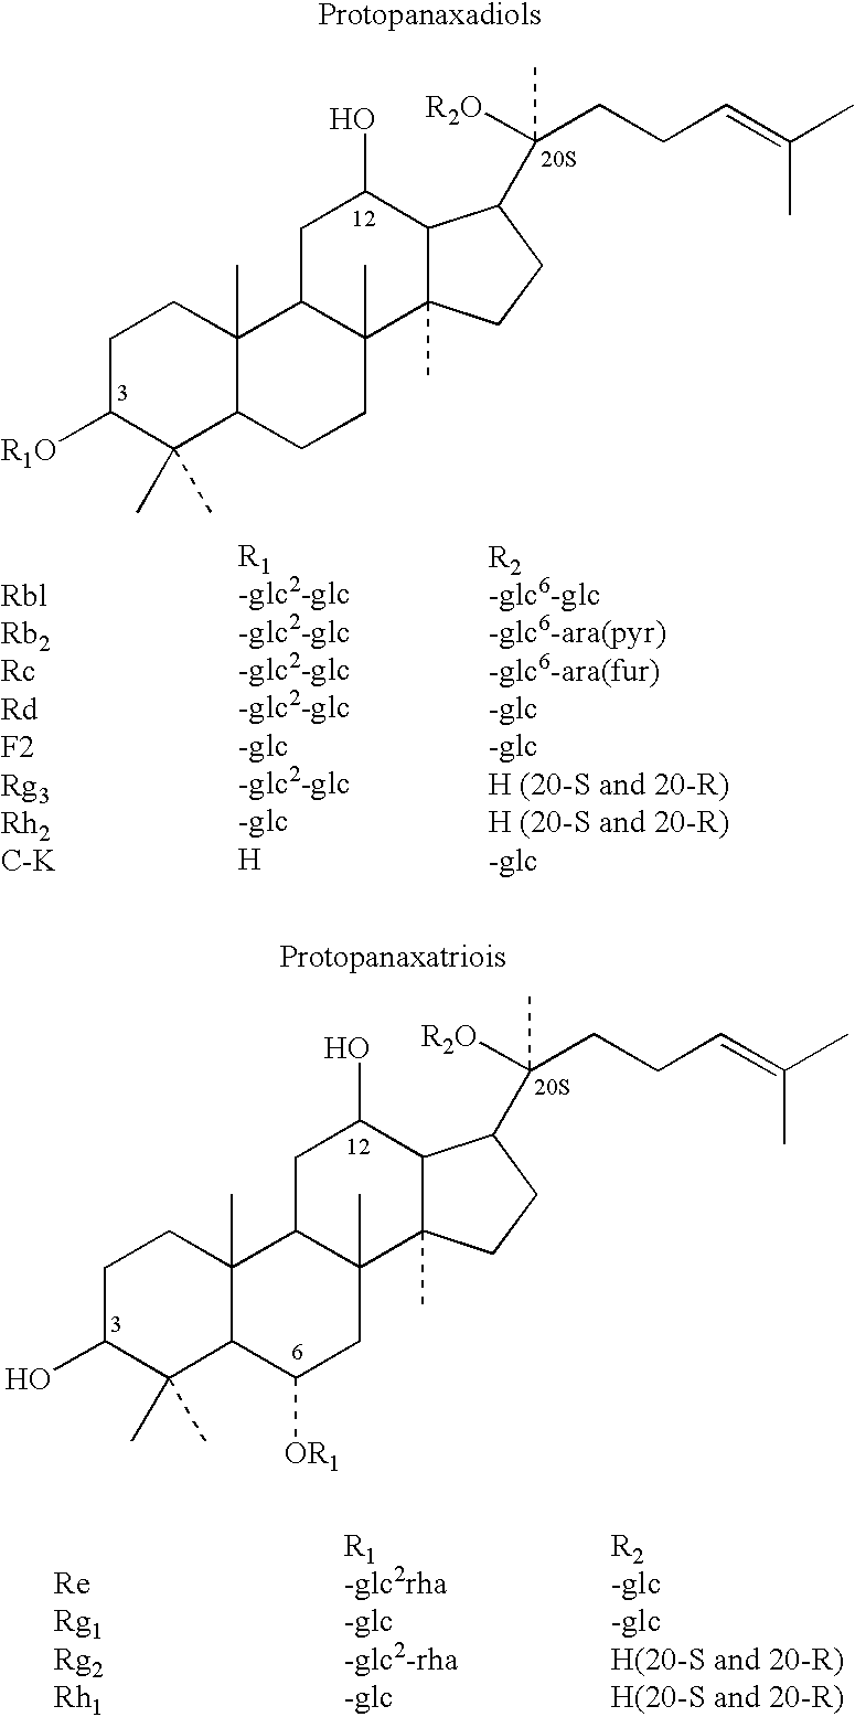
C1C([R1O])C(C)(C)C2C(C)(C1)C1C(C)(CC2)C2(C)C(C(O)C1)C(C([R2O])(CCC=C(C)C)C)CC2.C1C(O)C(C)(C)C2C(C)(C1)C1C(C)(CC2[OR1])C2(C)C(C(O)C1)C(C([R2O])(CCC=C(C)C)C)CC2
